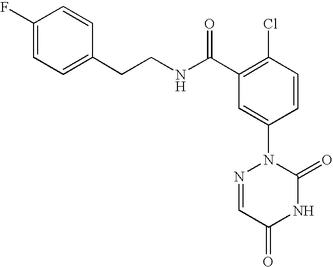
N(C(C1=C(Cl)C=CC(N2N=CC(=O)NC2=O)=C1)=O)CCC1=CC=C(F)C=C1
